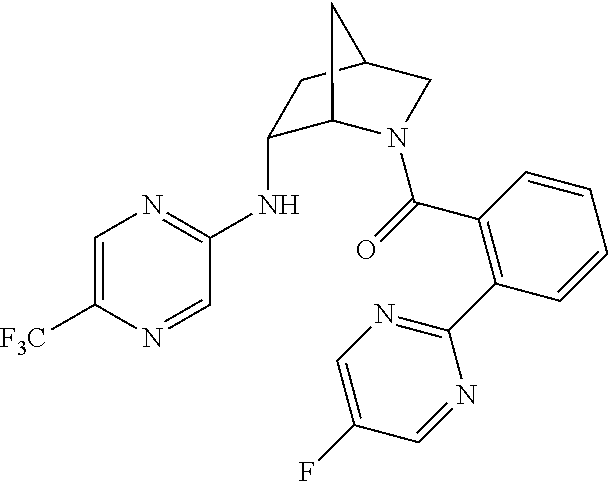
C1(NC2=NC=C([F3C])N=C2)C2N(C(=O)C3=C(C4=NC=C(F)C=N4)C=CC=C3)CC(C1)C2
